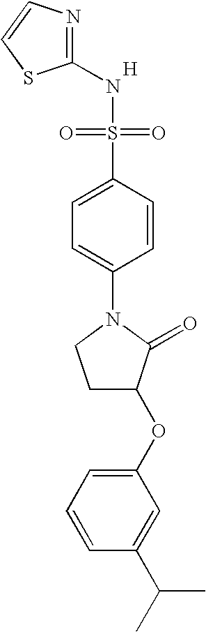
[H].N1=C(NS(=O)(=O)C2=CC=C(N3CCC(OC4=CC=CC(C(C)C)=C4)C3=O)C=C2)SC=C1
